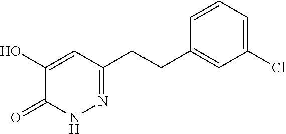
C1(CCC2=NNC(=O)C(O)=C2)=CC(Cl)=CC=C1
